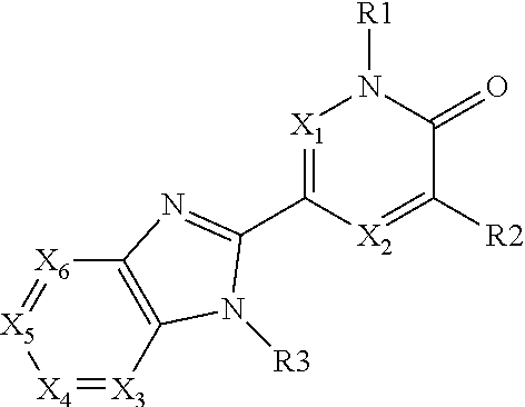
C12=C([X6]=[X5][X4]=[X3]1)N=C(C1=[X1]N([R1])C(=O)C([R2])=[X2]1)N2[R3]
